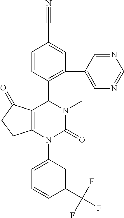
C12=C(N(C3=CC=CC(C(F)(F)F)=C3)C(=O)N(C)C1C1=C(C3=CN=CN=C3)C=C(C#N)C=C1)CCC2=O
